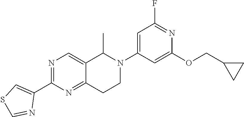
N1=C(C2=CSC=N2)N=C2C(=C1)C(C)N(C1=CC(F)=NC(OCC3CC3)=C1)CC2
